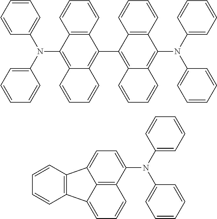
C12=C(C=CC=C1)C(C1=C3C(=C(N(C4=CC=CC=C4)C4=CC=CC=C4)C4=C1C=CC=C4)C=CC=C3)=C1C(=C2N(C2=CC=CC=C2)C2=CC=CC=C2)C=CC=C1.C1(N(C2=CC=CC=C2)C2=CC=CC=C2)=CC=C2C3=C(C4=CC=CC1=C24)C=CC=C3
